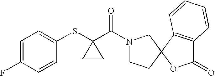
C1=C(F)C=CC(SC2(C(=O)N3CCC4(C3)OC(=O)C3=C4C=CC=C3)CC2)=C1
